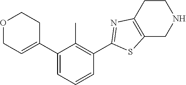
C1(C2=CCOCC2)=CC=CC(C2=NC3=C(S2)CNCC3)=C1C
